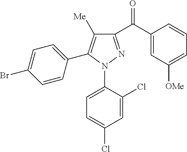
C1=C(Br)C=CC(C2=C([Me])C(C(=O)C3=CC([OMe])=CC=C3)=NN2C2=CC=C(Cl)C=C2Cl)=C1
